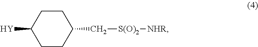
C1CC(C[S(O)2][NHR])CCC1[Y]
